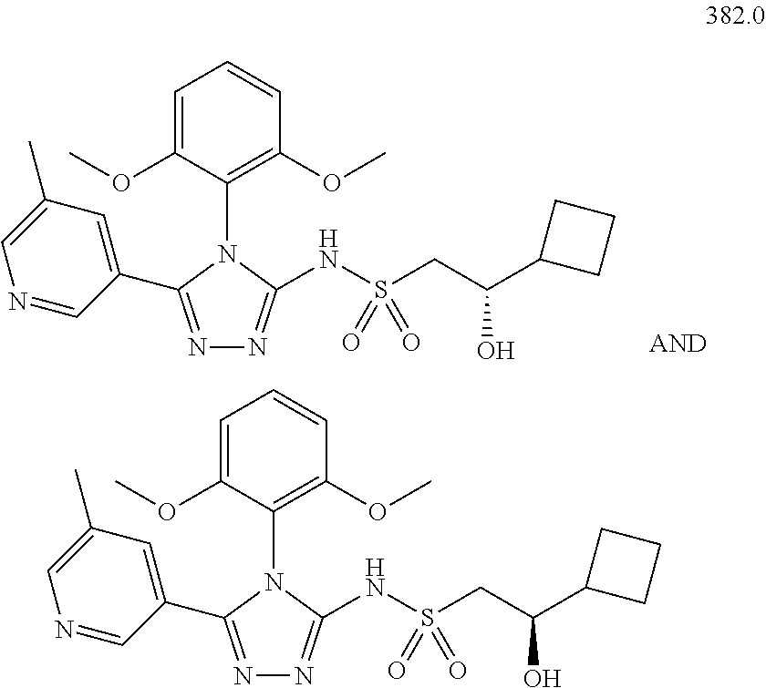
N1=C(C2=CC(C)=CN=C2)N(C2=C(OC)C=CC=C2OC)C(NS(CC(C2CCC2)O)(=O)=O)=N1.N1=C(C2=CC(C)=CN=C2)N(C2=C(OC)C=CC=C2OC)C(NS(CC(C2CCC2)O)(=O)=O)=N1
